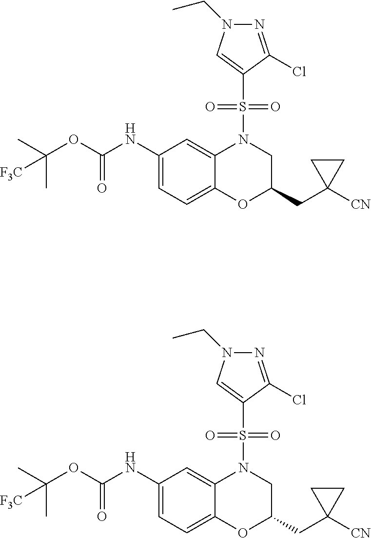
C1(NC(OC(C)(C)[F3C])=O)=CC=C2C(=C1)N(S(C1=CN(CC)N=C1Cl)(=O)=O)CC(CC1([CN])CC1)O2.C1(NC(OC(C)(C)[F3C])=O)=CC=C2C(=C1)N(S(C1=CN(CC)N=C1Cl)(=O)=O)CC(CC1([CN])CC1)O2
